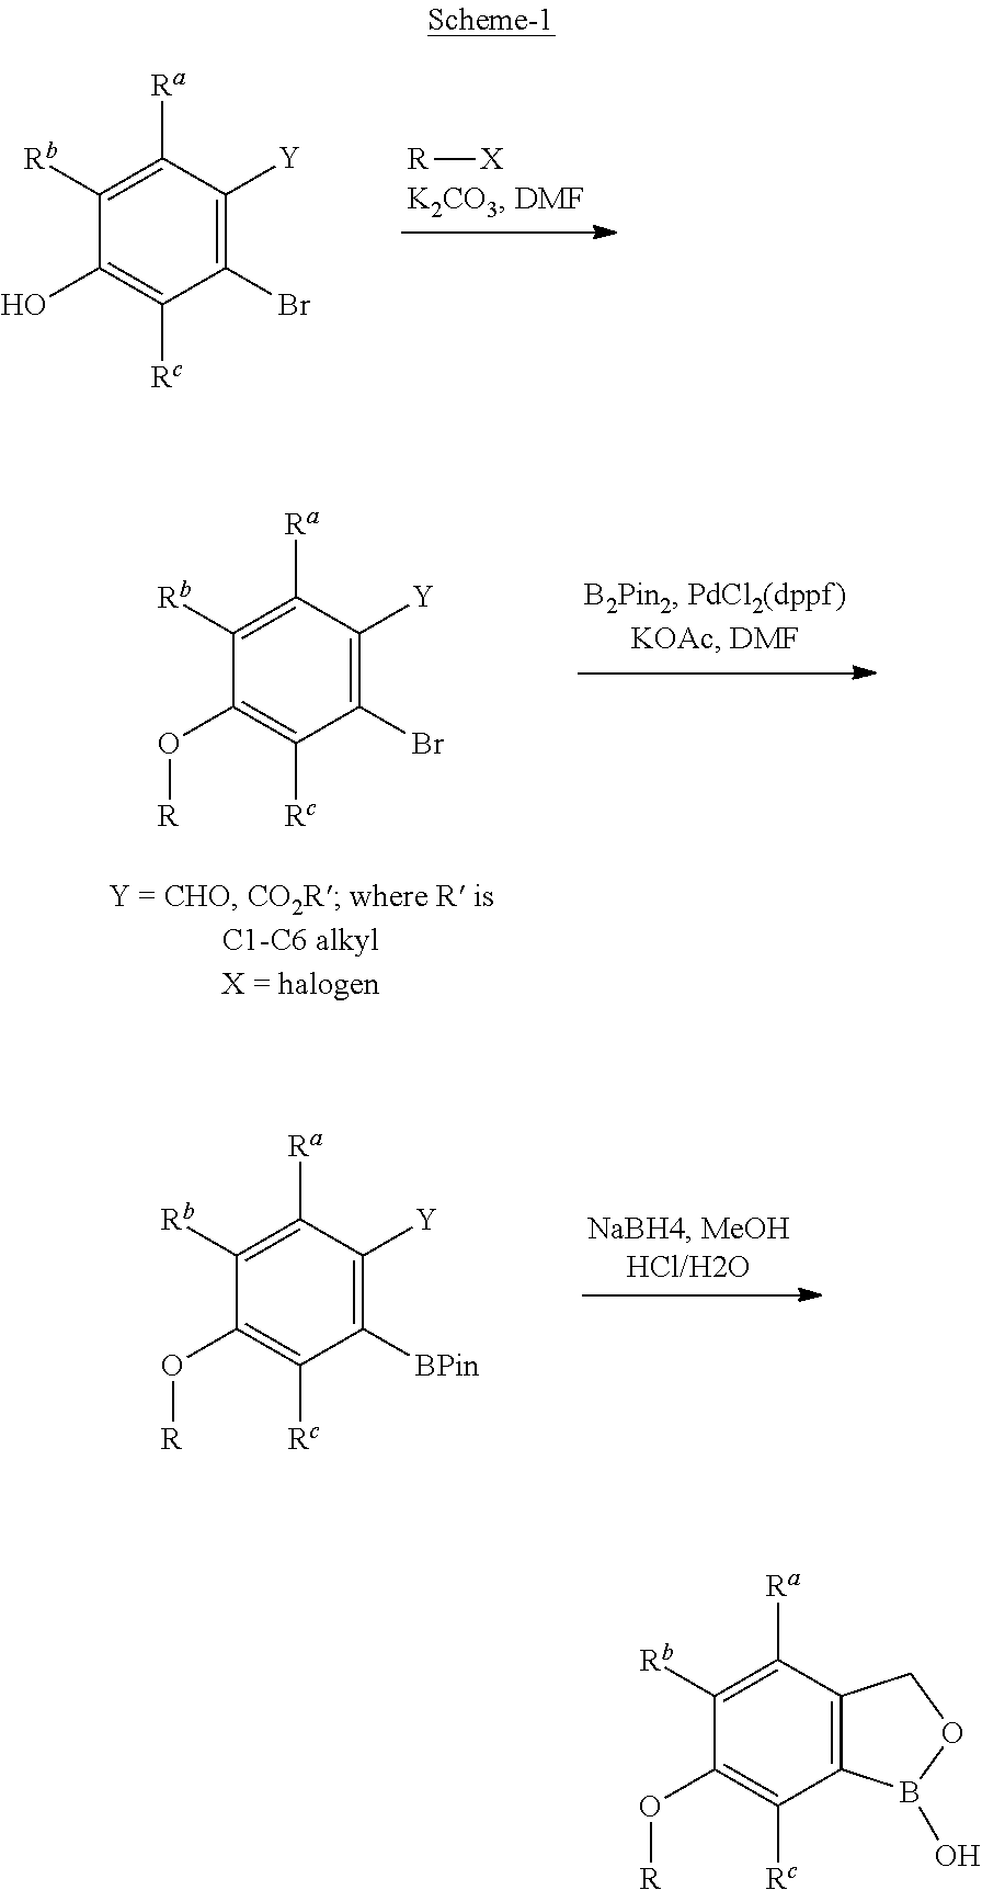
[R][X].C1(Br)=C([Y])C([Ra])=C([Rb])C(O)=C1[Rc].C1(Br)=C([Y])C([Ra])=C([Rb])C(O[R])=C1[Rc].C1([BPin])=C([Y])C([Ra])=C([Rb])C(O[R])=C1[Rc].C12=C(C([Ra])=C([Rb])C(O[R])=C1[Rc])COB2O
